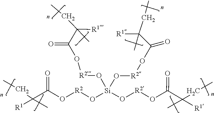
O=C(O[R2]O[Si](O[R2]OC(=O)C(CC)([R1])C)(O[R2]OC(C(C)([R1])CC)=O)O[R2]OC(C(C)(CC)[R1])=O)C(CC)([R1])C
